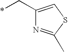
*CC1=CSC(C)=N1
